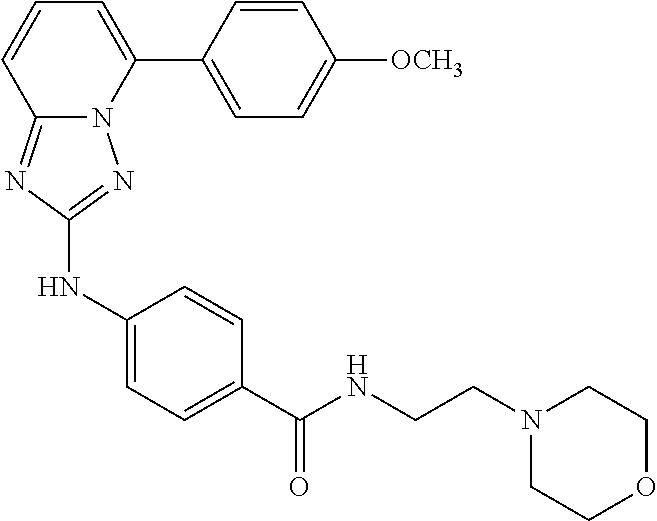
C1=CC(C2=CC=CC3=NC(NC4=CC=C(C(NCCN5CCOCC5)=O)C=C4)=NN23)=CC=C1[OCH3]
